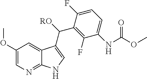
C1(F)=C(C([RO])C2=CNC3=NC=C(OC)C=C32)C(F)=CC=C1NC(OC)=O
